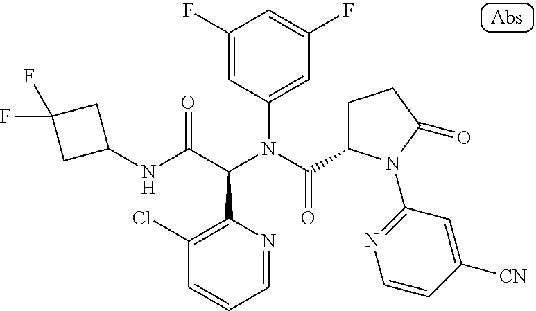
C1(NC(C(N(C(=O)C2CCC(=O)N2C2=NC=CC([CN])=C2)C2=CC(F)=CC(F)=C2)C2=C(Cl)C=CC=N2)=O)CC(F)(F)C1
